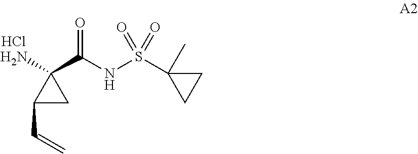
Cl.C1(C=C)CC1(N)C(NS(=O)(=O)C1(C)CC1)=O
